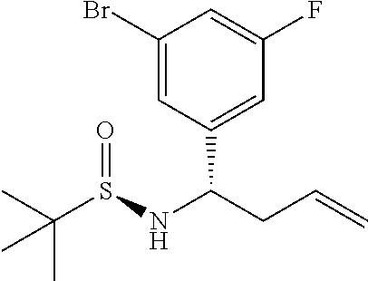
CC(S(NC(CC=C)C1=CC(F)=CC(Br)=C1)=O)(C)C
